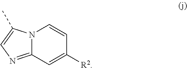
C12=NC=C(C)N1C=CC([R2])=C2
